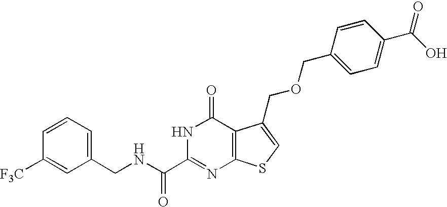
C1(CNC(C2=NC3=C(C(=O)N2)C(COCC2=CC=C(C(O)=O)C=C2)=CS3)=O)=CC=CC([F3C])=C1
